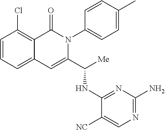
C1(Cl)=C2C(=CC=C1)C=C(C([Me])NC1=NC(N)=NC=C1[NC])N(C1=CC=C(C)C=C1)C2=O
